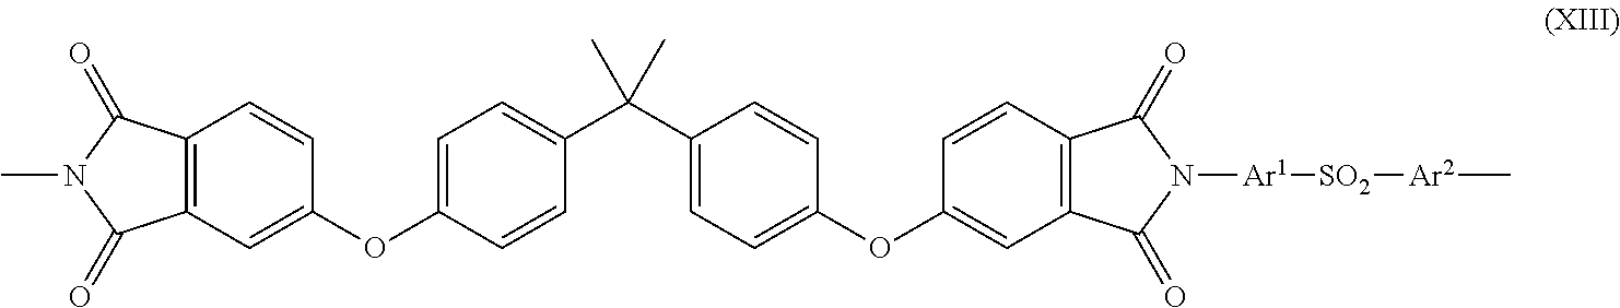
C12=C(C=C(OC3=CC=C(C(C4=CC=C(OC5=CC6=C(C=C5)C(=O)N([Ar1][SO2][Ar2]C)C6=O)C=C4)(C)C)C=C3)C=C1)C(=O)N(C)C2=O
